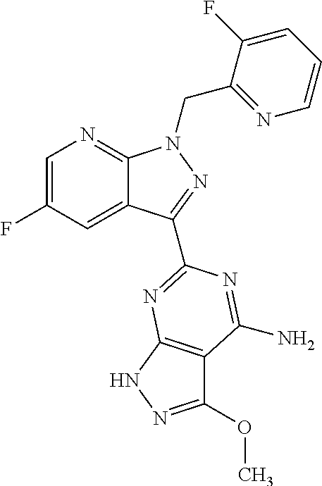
C1=C(F)C=C2C(=N1)N(CC1=NC=CC=C1F)N=C2C1=NC2=C(C(OC)=NN2)C(N)=N1
